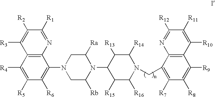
C12=C(C([R4])=C([R5])C([R6])=C1N1CC([Rb])N(C3C([R15])C([R16])N(CC4=C([R7])C([R8])=C([R9])C5=C4N=C([R12])C([R11])=C5[R10])C([R14])C3[R13])C([Ra])C1)C([R3])=C([R2])C([R1])=N2
